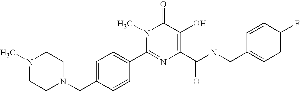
C1=C(CN2CCN(C)CC2)C=CC(C2=NC(C(NCC3=CC=C(F)C=C3)=O)=C(O)C(=O)N2C)=C1
